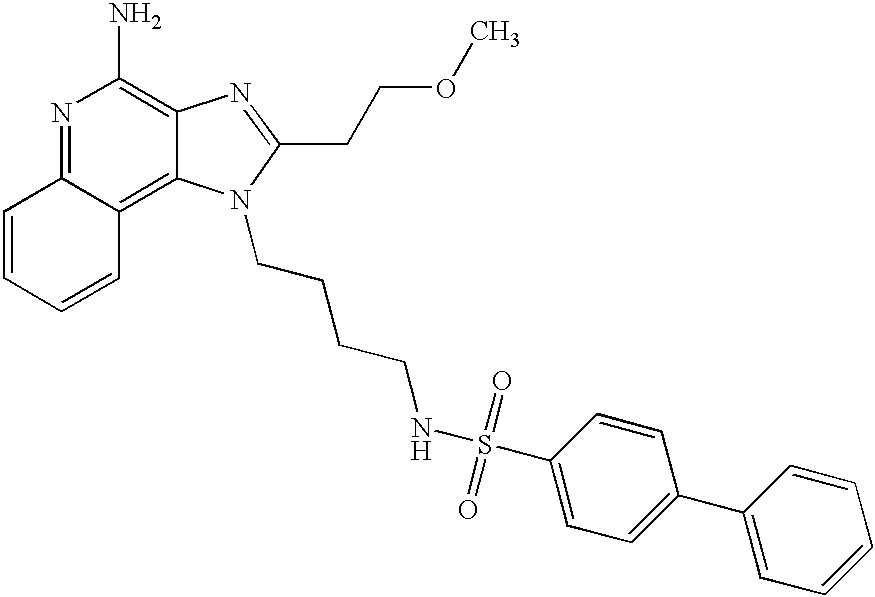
N1=C2C(=C3C(=C1N)N=C(CCOC)N3CCCCNS(=O)(=O)C1=CC=C(C3=CC=CC=C3)C=C1)C=CC=C2
